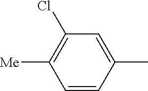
C1=CC(C)=CC(Cl)=C1[Me]
